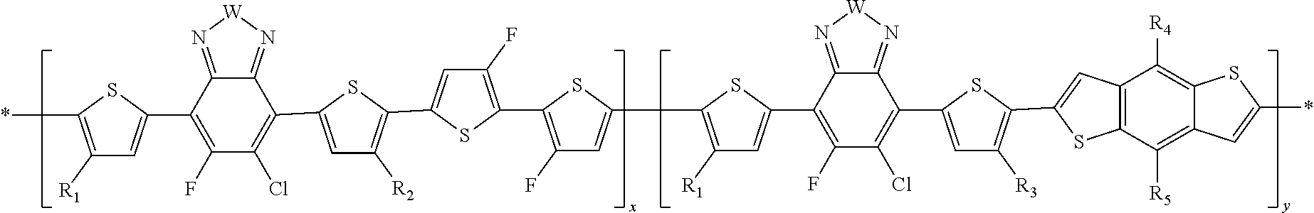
C1([R1])=C(*)SC(C2=C(F)C(Cl)=C(C3=CC([R2])=C(C4=CC(F)=C(C5=C(F)C=C(C6=C([R1])C=C(C7=C(F)C(Cl)=C(C8=CC([R3])=C(C9=CC%10=C(S9)C([R5])=C9C(=C%10[R4])SC(*)=C9)S8)C8=N[W]N=C78)S6)S5)S4)S3)C3=N[W]N=C23)=C1
